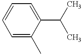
C1(C(C)C)=CC=CC=C1C
